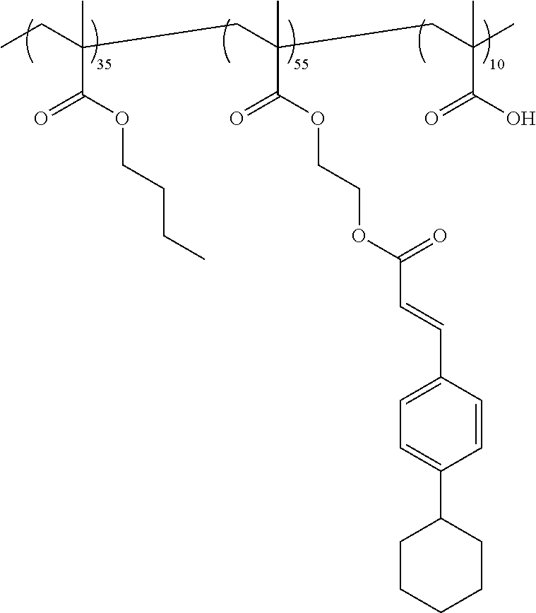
C(C(OCCCC)=O)(CC)(C)CC(C(OCCOC(C=CC1=CC=C(C2CCCCC2)C=C1)=O)=O)(C)CC(C(O)=O)(C)C
